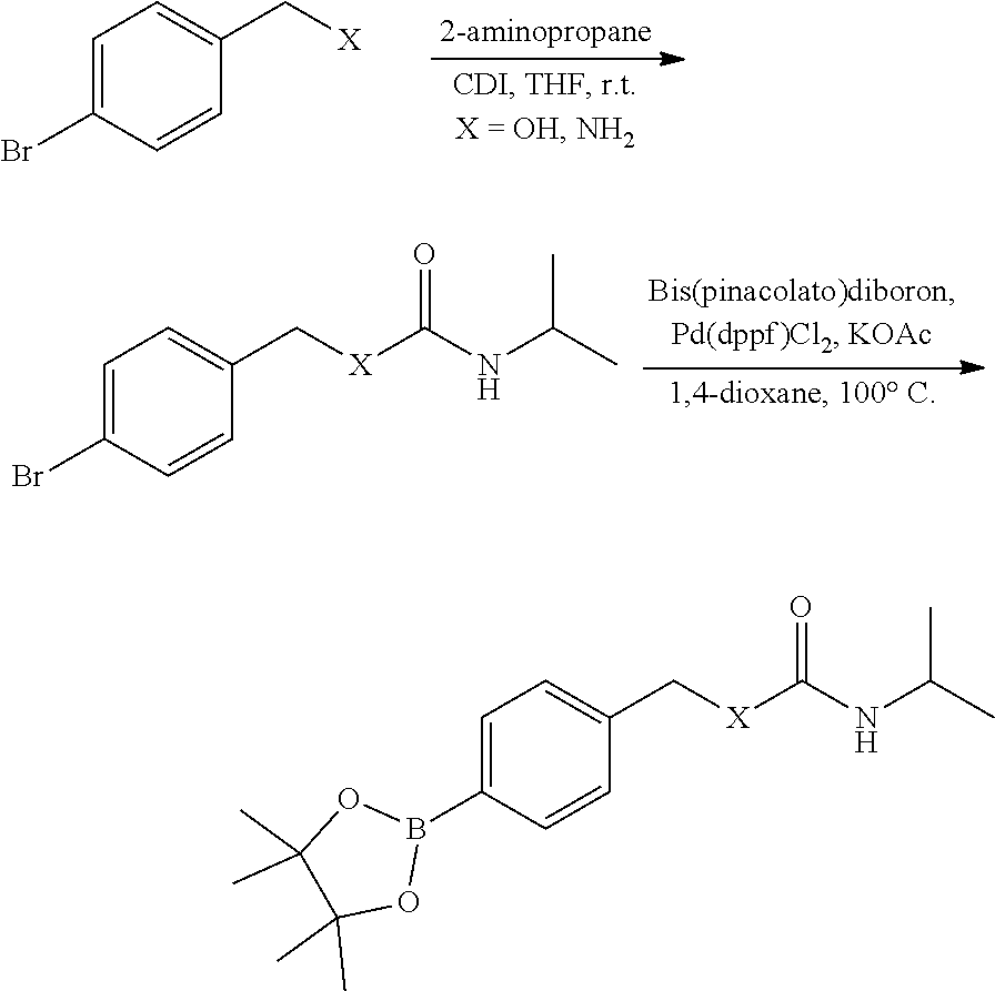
C1(Br)=CC=C(C[X])C=C1.C1=CC(Br)=CC=C1C[X]C(NC(C)C)=O.[X](C(NC(C)C)=O)CC1=CC=C(B2OC(C)(C)C(C)(C)O2)C=C1
